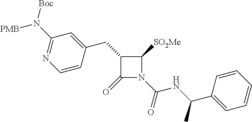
C1(=O)N(C(=O)NC(C2=CC=CC=C2)C)C([SO2Me])C1CC1=CC(N([Boc])[PMB])=NC=C1
